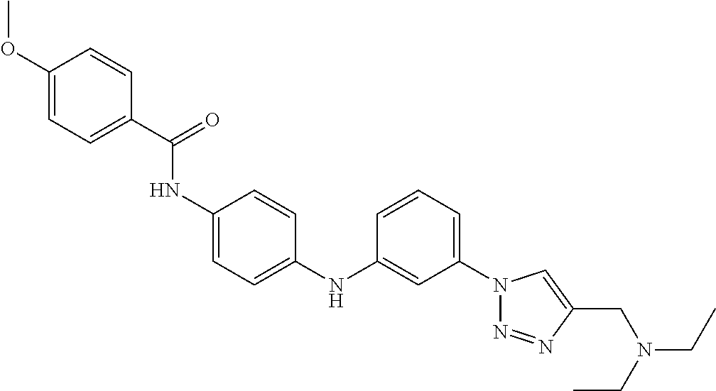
C1(NC2=CC(N3N=NC(CN(CC)CC)=C3)=CC=C2)=CC=C(NC(C2=CC=C(OC)C=C2)=O)C=C1
